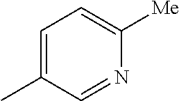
C1=C(C)C=NC([Me])=C1
